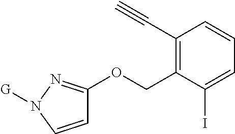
C1(C#C)=C(COC2=NN([G])C=C2)C(I)=CC=C1
